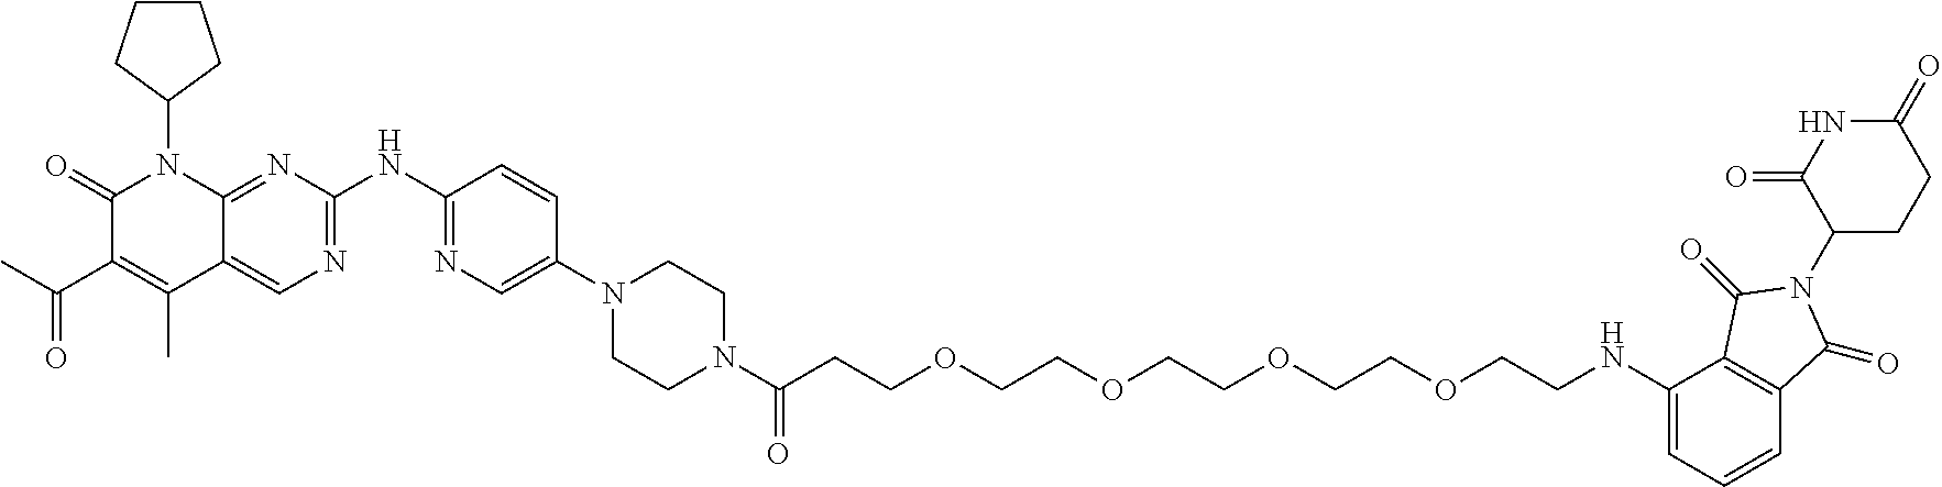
C1(=O)C(C(C)=O)=C(C)C2=CN=C(NC3=NC=C(N4CCN(C(CCOCCOCCOCCOCCNC5=CC=CC6=C5C(=O)N(C5CCC(=O)NC5=O)C6=O)=O)CC4)C=C3)N=C2N1C1CCCC1
